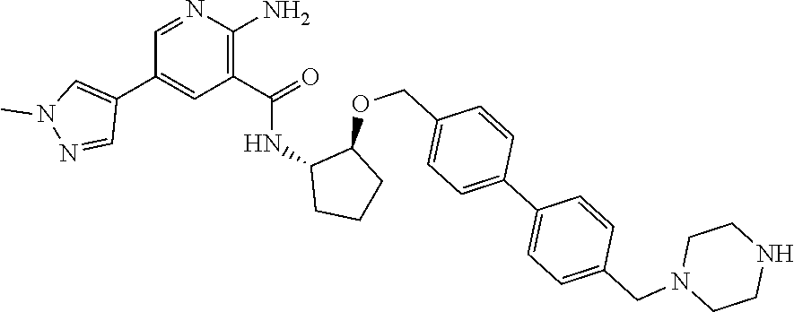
C1=NC(N)=C(C(=O)NC2CCCC2OCC2=CC=C(C3=CC=C(CN4CCNCC4)C=C3)C=C2)C=C1C1=CN(C)N=C1
